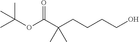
O(C(C(CCCCO)(C)C)=O)C(C)(C)C
